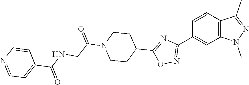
C12=C(C=C(C3=NOC(C4CCN(C(CNC(C5=CC=NC=C5)=O)=O)CC4)=N3)C=C1)N(C)N=C2C
